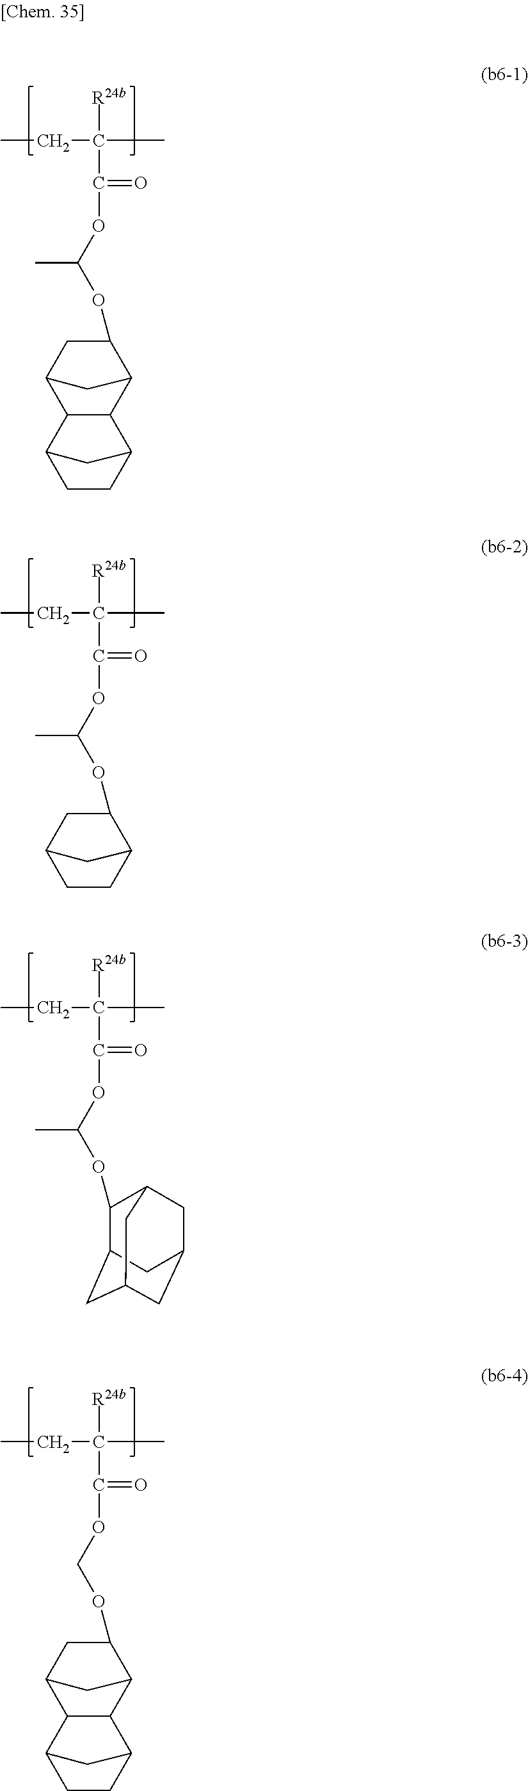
CCC(C)([R24b])C(OC(OC1CC2C3C(C1C2)C1CCC3C1)C)=O.CCC(C)([R24b])C(OC(OC1CC2CCC1C2)C)=O.CCC(C)([R24b])C(OCOC1CC2C3C(C1C2)C1CCC3C1)=O.CCC(C)([R24b])C(OC(OC1C2CC3CC(CC1C3)C2)C)=O
